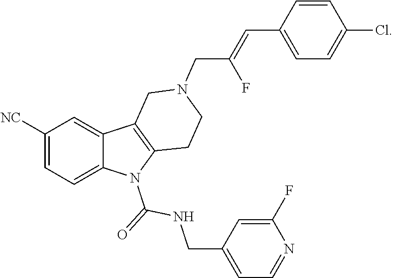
C1([NC])=CC=C2C(=C1)C1=C(N2C(=O)NCC2=CC=NC(F)=C2)CCN(CC(=CC2=CC=C(Cl)C=C2)F)C1
